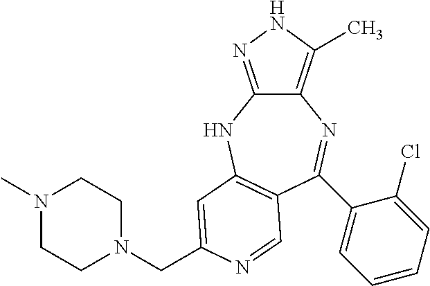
C12=C(C)NN=C1NC1=C(C=NC(CN3CCN(C)CC3)=C1)C(C1=CC=CC=C1Cl)=N2
